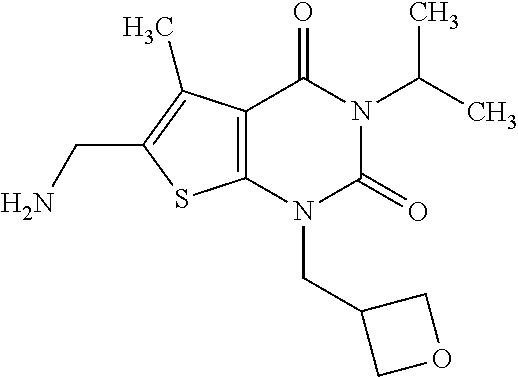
C12=C(N(CC3COC3)C(=O)N(C(C)C)C1=O)SC(CN)=C2C
